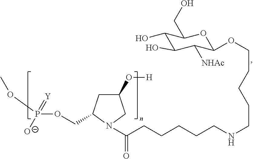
P(OCC1CC(O[H])CN1C(CCCCCNCCCCCOC1C([NHAc])C(O)C(O)C(CO)O1)=O)(=[Y])([O-])OC
